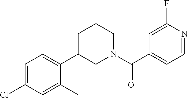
C1=C(Cl)C=C(C)C(C2CN(C(C3=CC=NC(F)=C3)=O)CCC2)=C1
